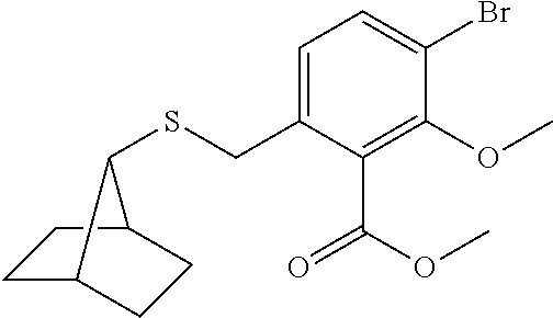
C1=C(CSC2C3CCC2CC3)C(C(OC)=O)=C(OC)C(Br)=C1
